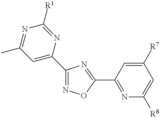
C1(C2=NOC(C3=NC([R8])=CC([R7])=C3)=N2)=CC(C)=NC([R1])=N1
